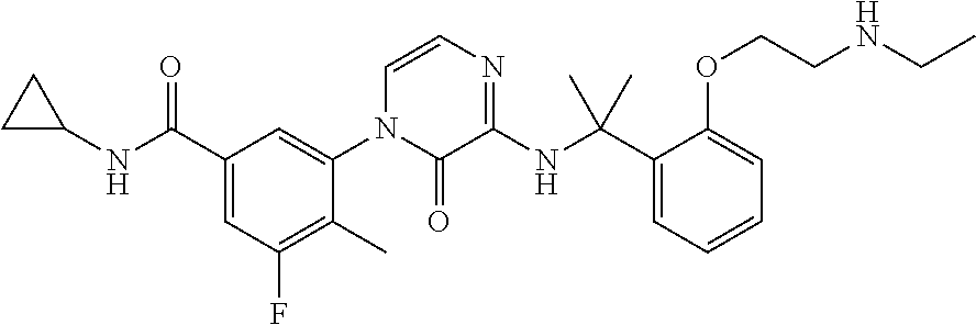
C1C(NC(C2=CC(F)=C(C)C(N3C(=O)C(NC(C4=CC=CC=C4OCCNCC)(C)C)=NC=C3)=C2)=O)C1
